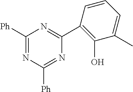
C1([Ph])=NC([Ph])=NC(C2=C(O)C(C)=CC=C2)=N1
